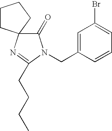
C1(=O)N(CC2=CC(Br)=CC=C2)C(CCCC)=NC12CCCC2
